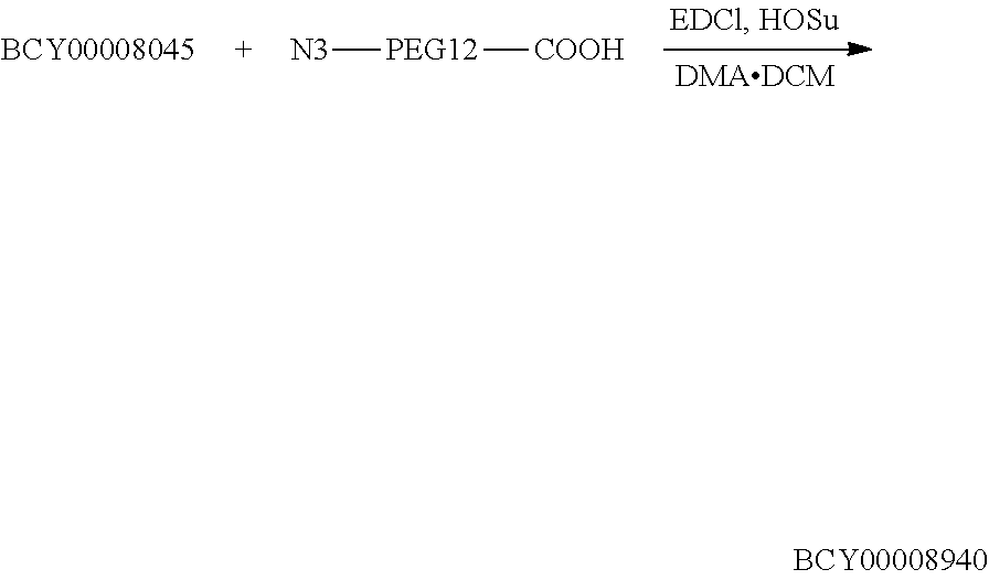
[N3][PEG12][COOH]
